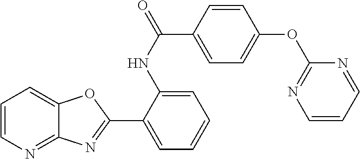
C1(NC(C2=CC=C(OC3=NC=CC=N3)C=C2)=O)=CC=CC=C1C1=NC2=NC=CC=C2O1
